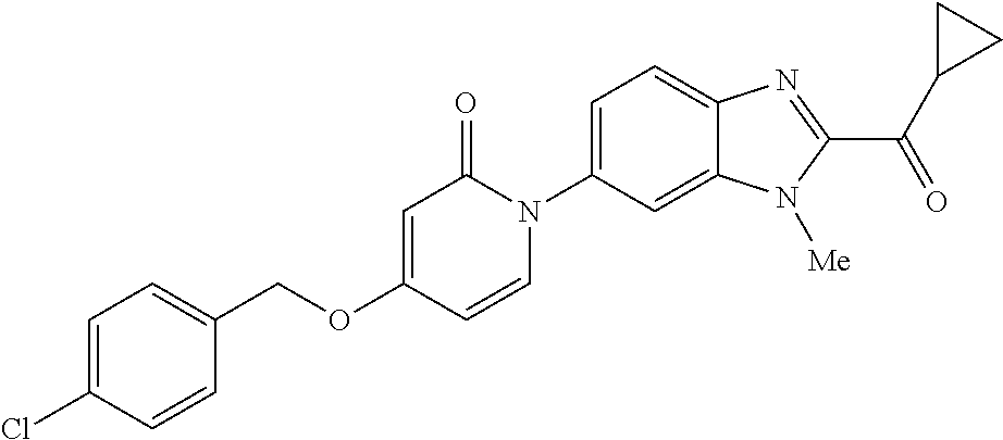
C1(COC2=CC(=O)N(C3=CC=C4C(=C3)N([Me])C(C(C3CC3)=O)=N4)C=C2)=CC=C(Cl)C=C1
